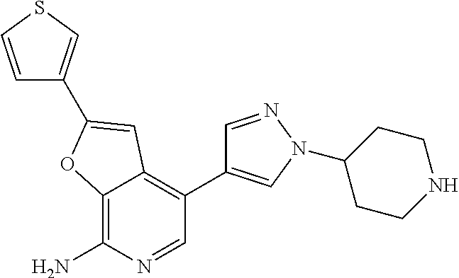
C12=C(N)N=CC(C3=CN(C4CCNCC4)N=C3)=C1C=C(C1=CSC=C1)O2
